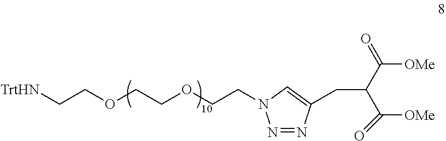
[TrtHN]CCOCCOCCN1N=NC(CC(C([OMe])=O)C([OMe])=O)=C1
